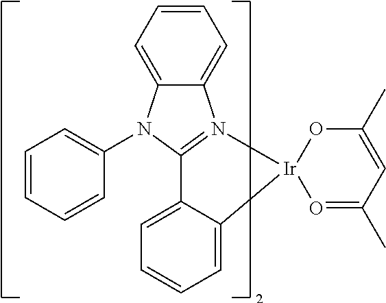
C1=C2C(=CC=C1)[Ir]1(N3=C2N(C2=CC=CC=C2)C2=CC=CC=C32)O=C(C)C=C(C)O1
